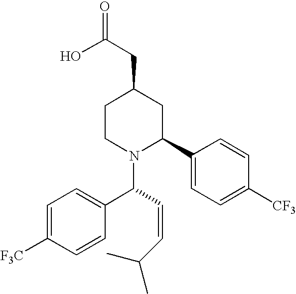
C1CN(C(C=CC(C)C)C2=CC=C([F3C])C=C2)C(C2=CC=C([CF3])C=C2)CC1CC(O)=O
